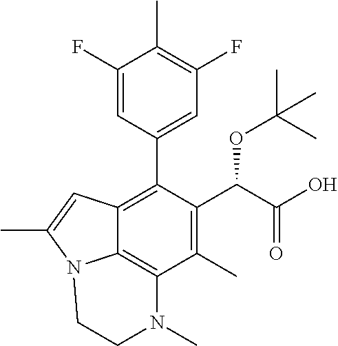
C1(F)=CC(C2=C3C4=C(C(C)=C2C(C(=O)O)OC(C)(C)C)N(C)CCN4C(C)=C3)=CC(F)=C1C
